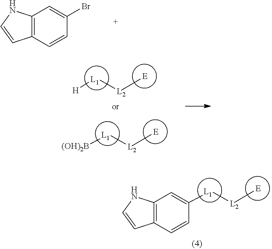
C12=C(C=CC(Br)=C1)C=CN2.[L1]([L2][E])[H].[L1]([L2][E])[(OH)2B].[L1]([L2][E])C1=CC2=C(C=C1)C=CN2
